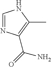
C1=NC(C(N)=O)=C(C)N1
